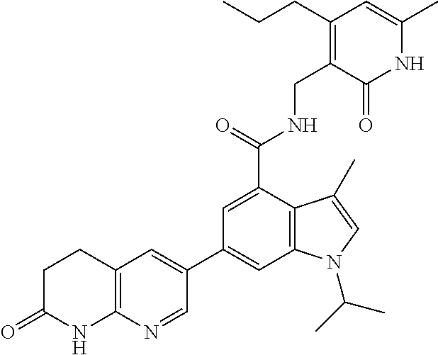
C1(C2=CC3=C(C(C(NCC4=C(CCC)C=C(C)NC4=O)=O)=C2)C(C)=CN3C(C)C)=CC2=C(N=C1)NC(=O)CC2
